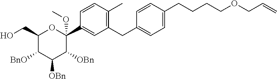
C1=C(CCCCOCC=C)C=CC(CC2=C(C)C=CC(C3(OC)OC(CO)C([BnO])C([OBn])C3[OBn])=C2)=C1
